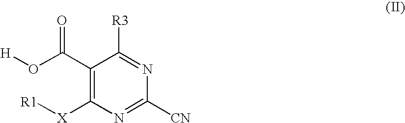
C1(C(O[H])=O)=C([X][R1])N=C([CN])N=C1[R3]
